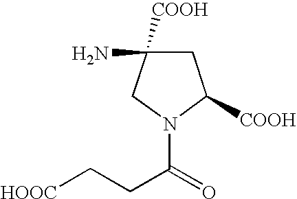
C1C([COOH])(N)CN(C(CC[HOOC])=O)C1[COOH]
